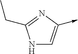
N1C=C(->C)N=C1CC
